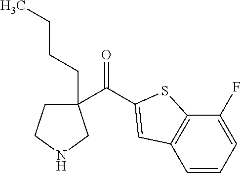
C1=CC=C(F)C2=C1C=C(C(=O)C1(CCCC)CCNC1)S2
